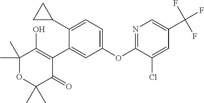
C1(C2CC2)=CC=C(OC2=NC=C(C(F)(F)F)C=C2Cl)C=C1C1=C(O)C(C)(C)OC(C)(C)C1=O
